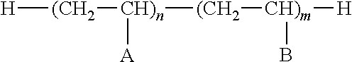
[H][(CH2][CH)n]([(CH2][CH)m]([H])B)[A]
